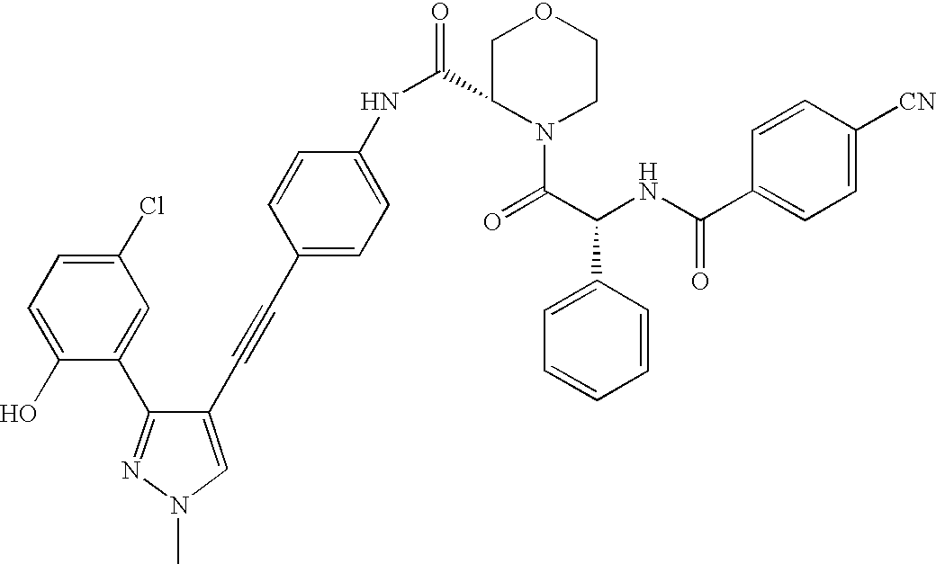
C1(O)=CC=C(Cl)C=C1C1=NN(C)C=C1C#CC1=CC=C(NC(C2N(C(=O)C(C3=CC=CC=C3)NC(=O)C3=CC=C([CN])C=C3)CCOC2)=O)C=C1
